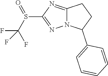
N12C(=NC(S(C(F)(F)F)=O)=N1)CCC2C1=CC=CC=C1
